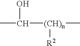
[(CH)n](C)([R2])C(C)O
